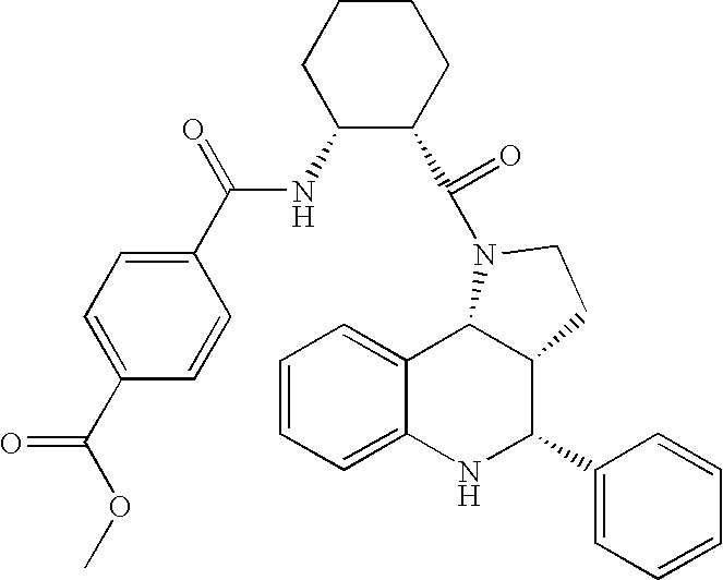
C1=CC=C2C(=C1)C1C(C(C3=CC=CC=C3)N2)CCN1C(=O)C1C(NC(C2=CC=C(C(OC)=O)C=C2)=O)CCCC1
